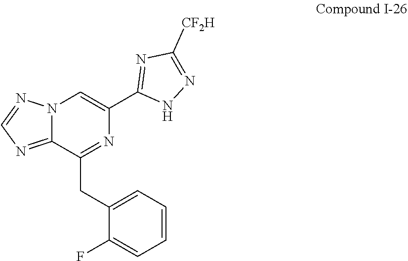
C1(CC2=NC(C3=NC([CF2H])=NN3)=CN3C2=NC=N3)=CC=CC=C1F
